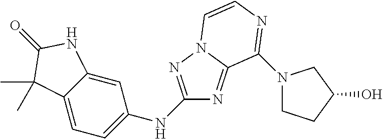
C1(NC2=CC=C3C(=C2)NC(=O)C3(C)C)=NN2C(=N1)C(N1CCC(O)C1)=NC=C2
